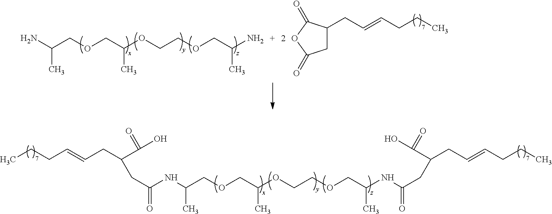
C1C(CC=CCCC)C(=O)OC1=O.NC(C)COCC(C)OCCOCC(N)C.N(C(CC(C(O)=O)CC=CCCC)=O)C(C)COCC(C)OCCOCC(NC(CC(CC=CCCC)C(O)=O)=O)C
